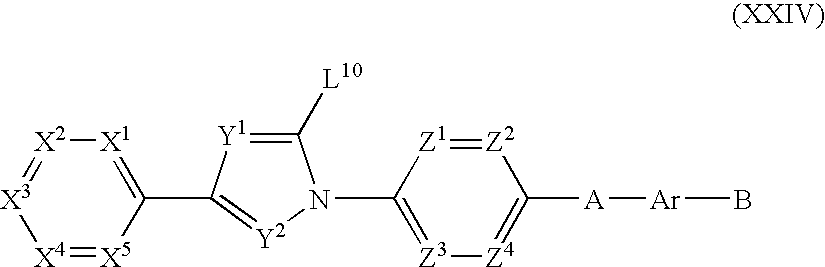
[X4]1=[X5]C(C2=[Y2]N(C3=[Z3][Z4]=C([A][Ar]B)[Z2]=[Z1]3)C([L10])=[Y1]2)=[X1][X2]=[X3]1
